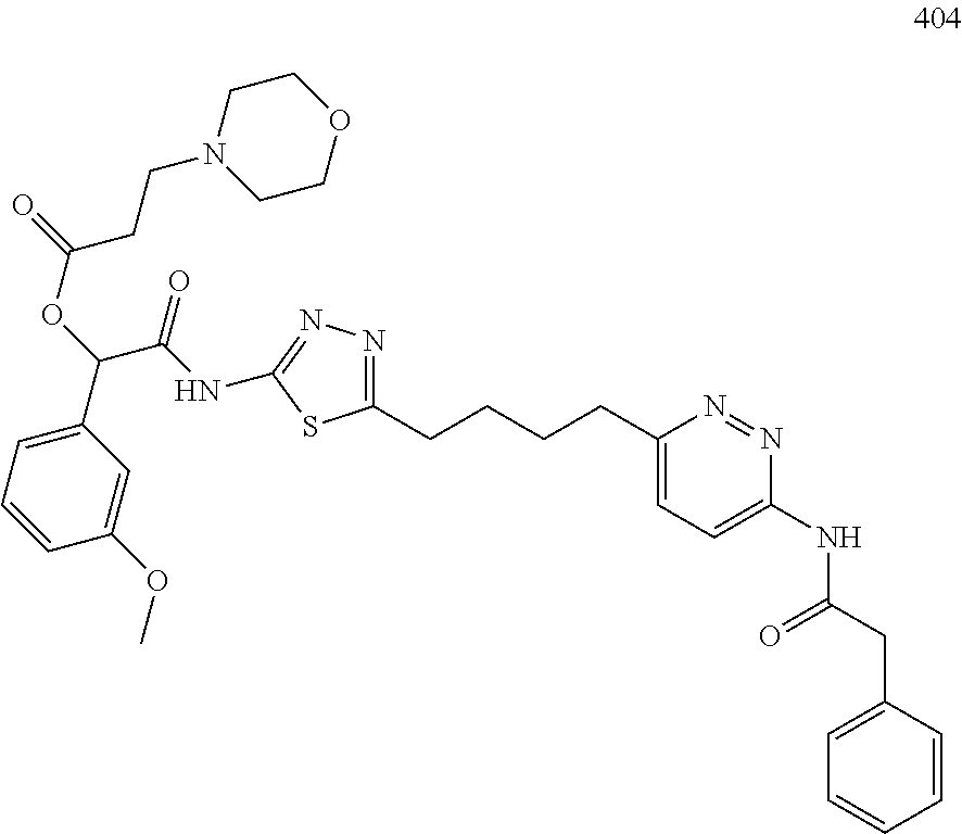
N1=C(CCCCC2=CC=C(NC(CC3=CC=CC=C3)=O)N=N2)SC(NC(=O)C(C2=CC=CC(OC)=C2)OC(CCN2CCOCC2)=O)=N1
